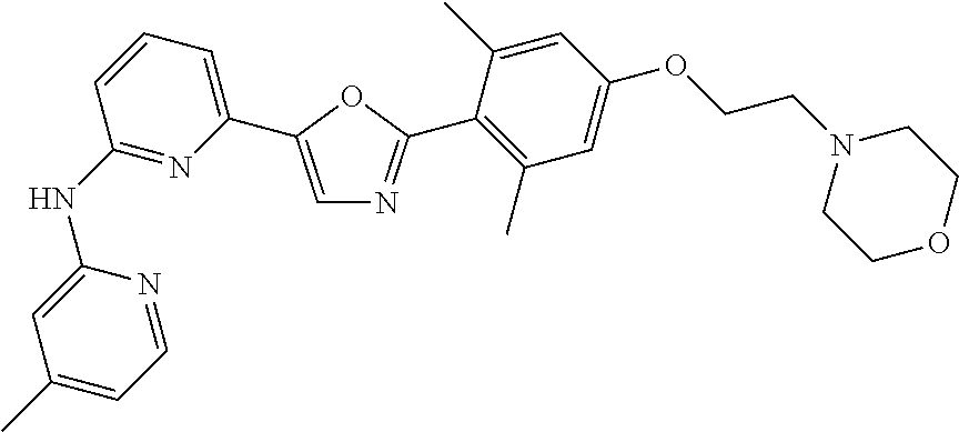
C1=C(C)C=C(NC2=NC(C3=CN=C(C4=C(C)C=C(OCCN5CCOCC5)C=C4C)O3)=CC=C2)N=C1
